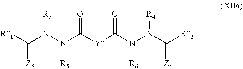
[R1]C(N(N(C([Y]C(N(N(C([R2])=[Z6])[R4])[R6])=O)=O)[R5])[R3])=[Z5]
